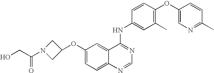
C(CO)(=O)N1CC(OC2=CC=C3C(=C2)C(NC2=CC(C)=C(OC4=CN=C(C)C=C4)C=C2)=NC=N3)C1
